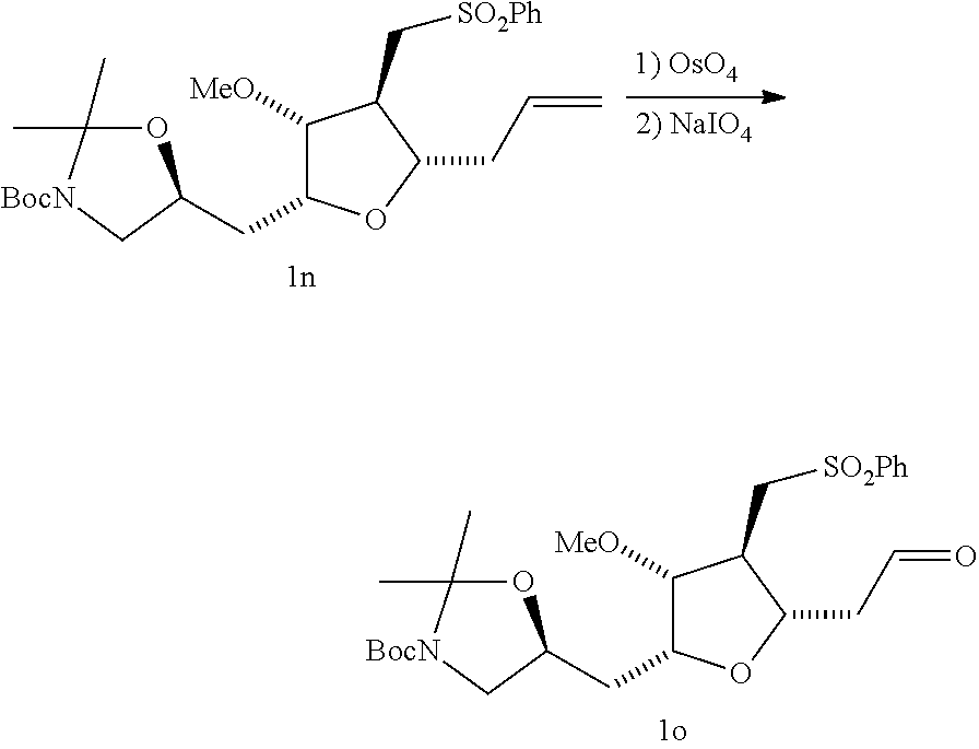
C1([MeO])C(CC2OC(C)(C)[BocN]C2)OC(CC=O)C1C[SO2Ph].C1([MeO])C(CC2OC(C)(C)[BocN]C2)OC(CC=C)C1C[SO2Ph]
